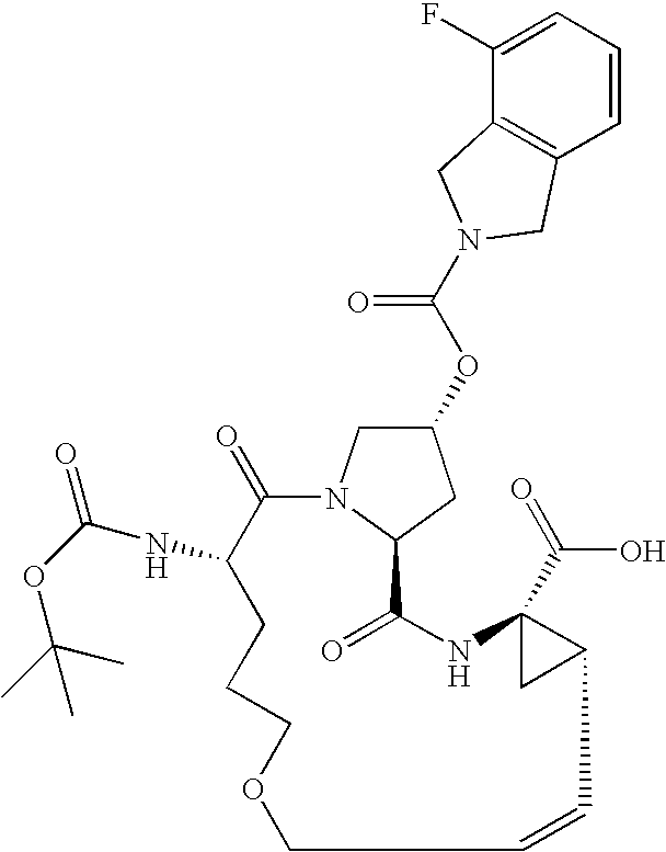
C1(=O)C(NC(=O)OC(C)(C)C)CCCOCC=CC2C(C(=O)O)(NC(=O)C3N1CC(OC(N1CC4=C(C=CC=C4F)C1)=O)C3)C2
